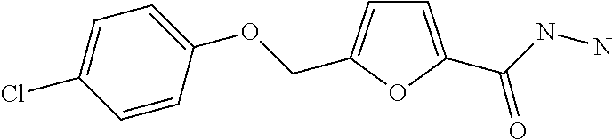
C1=CC(OCC2=CC=C(C(NN)=O)O2)=CC=C1Cl
